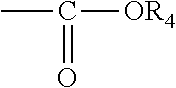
CC(=O)[OR4]
